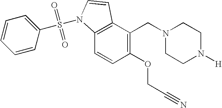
C1(OCC#N)=C(CN2CCN([H])CC2)C2=C(C=C1)N(S(=O)(=O)C1=CC=CC=C1)C=C2
